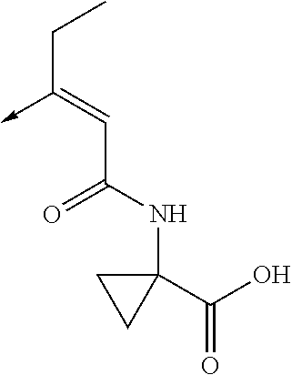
C(C(NC1(C(=O)O)CC1)=O)=C(CC)->C
